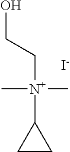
OCC[N+](C)(C)C1CC1.[I-]
